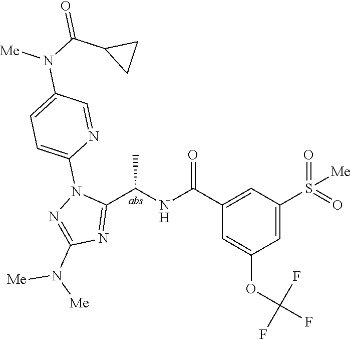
C1(C(=O)NC(C2=NC(N([Me])[Me])=NN2C2=CC=C(N([Me])C(C3CC3)=O)C=N2)C)=CC(S(=O)(=O)[Me])=CC(OC(F)(F)F)=C1
